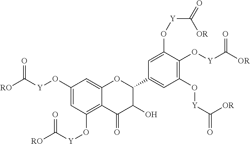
C1(O[Y]C([RO])=O)=CC(O[Y]C([RO])=O)=C2C(=C1)OC(C1=CC(O[Y]C(=O)[OR])=C(O[Y]C([OR])=O)C(O[Y]C(=O)[OR])=C1)C(O)C2=O
